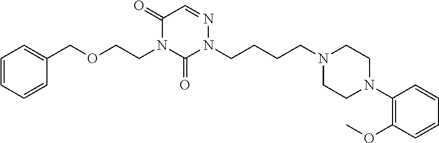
C1=CC=CC(COCCN2C(=O)N(CCCCN3CCN(C4=C(OC)C=CC=C4)CC3)N=CC2=O)=C1
